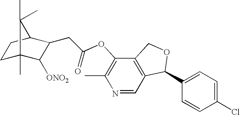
N1=CC2=C(C(OC(=O)CC3C([ONO2])C4(C)CCC3C4(C)C)=C1C)COC2C1=CC=C(Cl)C=C1
